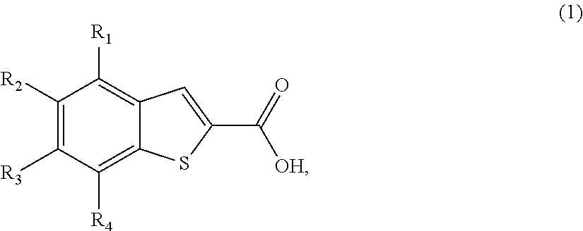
C1([R2])=C([R3])C([R4])=C2C(=C1[R1])C=C(C(=O)[OH])S2
